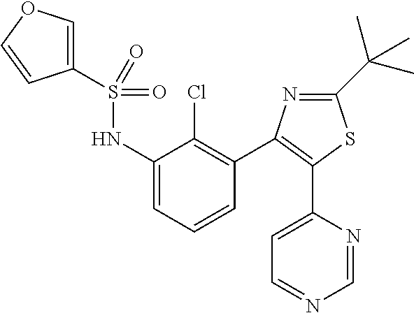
S(NC1=CC=CC(C2=C(C3=CC=NC=N3)SC(C(C)(C)C)=N2)=C1Cl)(=O)(=O)C1=COC=C1
